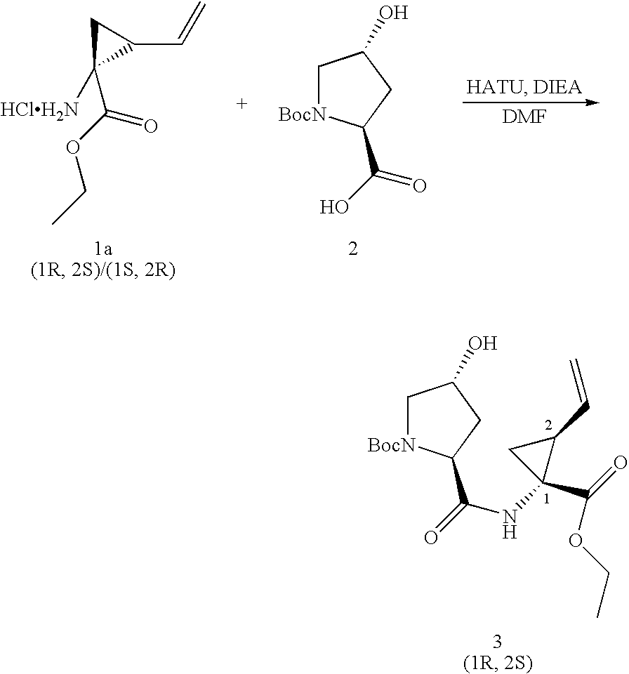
C1[BocN]C(C(=O)NC2(C(=O)OCC)C(C=C)C2)CC1O.C1[BocN]C(C(O)=O)CC1O.C1C(C(OCC)=O)([HClH2N])C1C=C
